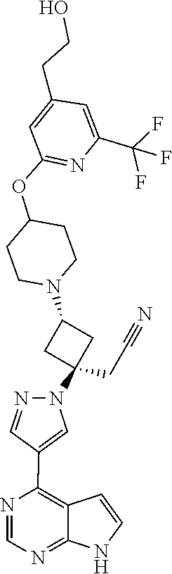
C1(OC2=NC(C(F)(F)F)=CC(CCO)=C2)CCN(C2CC(N3C=C(C4=C5C=CNC5=NC=N4)C=N3)(CC#N)C2)CC1
